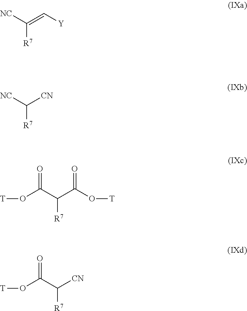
C(=C[Y])([NC])[R7].[NC]C([CN])[R7].O(C(C(C(O[T])=O)[R7])=O)[T].O(C(C([CN])[R7])=O)[T]
